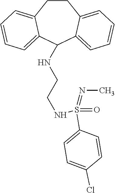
C1CC2=CC=CC=C2C(NCCNS(=O)(=NC)C2=CC=C(Cl)C=C2)C2=CC=CC=C12
